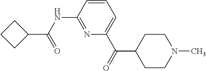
C1(C(NC2=NC(C(C3CCN(C)CC3)=O)=CC=C2)=O)CCC1
